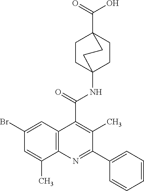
C1(Br)=CC2=C(C(C)=C1)N=C(C1=CC=CC=C1)C(C)=C2C(=O)NC12CCC(C(=O)O)(CC1)CC2
